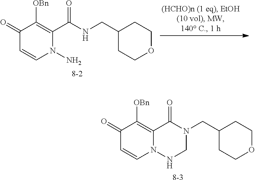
C1(=O)C=CN(N)C(C(=O)NCC2CCOCC2)=C1[OBn].[8-2].C1(=O)C=CN2C(=C1[OBn])C(=O)N(CC1CCOCC1)CN2.[8-3]
